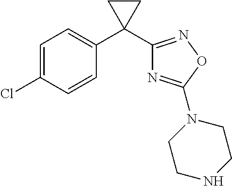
C1(C2(C3=CC=C(Cl)C=C3)CC2)=NOC(N2CCNCC2)=N1
